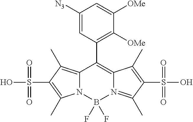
C12=C(C)C(S(O)(=O)=O)=C(C)N1B(F)(F)N1=C(C)C(S(=O)(O)=O)=C(C)C1=C2C1=C([OMe])C([OMe])=CC([N3])=C1
